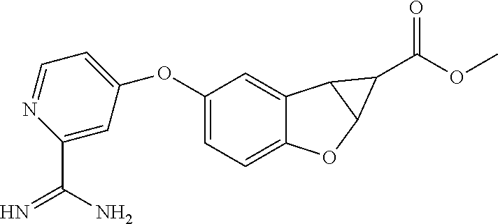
C1(OC2=CC=NC(C(N)=N)=C2)=CC=C2C(=C1)C1C(O2)C1C(OC)=O
